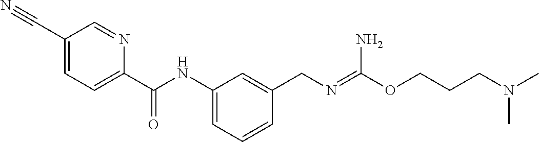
C1=NC(C(NC2=CC=CC(CN=C(OCCCN(C)C)N)=C2)=O)=CC=C1C#N
